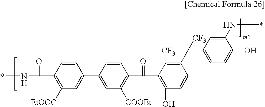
*NC1=CC(C(C2=CC(C(C3=C([COOEt])C=C(C4=CC([EtOOC])=C(C(=O)N*)C=C4)C=C3)=O)=C(O)C=C2)([CF3])[CF3])=CC=C1O
